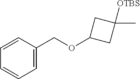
C1=CC(COC2CC(C)([OTBS])C2)=CC=C1
